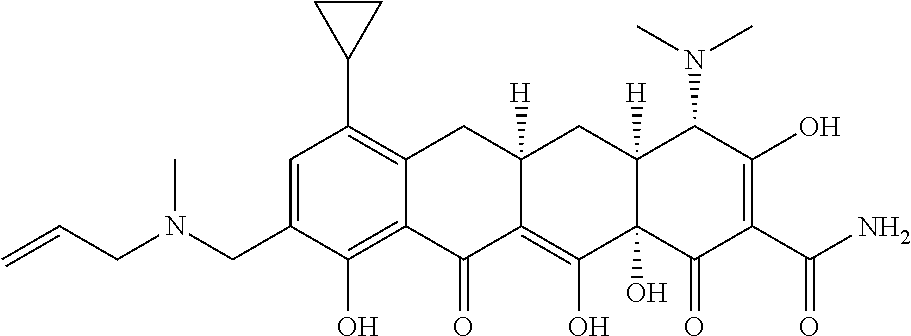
C1=C(CN(CC=C)C)C(O)=C2C(=C1C1CC1)CC1([H])C(=C(O)C3(O)C([H])(C1)C(N(C)C)C(O)=C(C(=O)N)C3=O)C2=O
